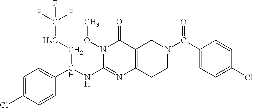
C1=C(Cl)C=CC(C(NC2=NC3=C(C(=O)N2OC)CN(C(C2=CC=C(Cl)C=C2)=O)CC3)CCC(F)(F)F)=C1
